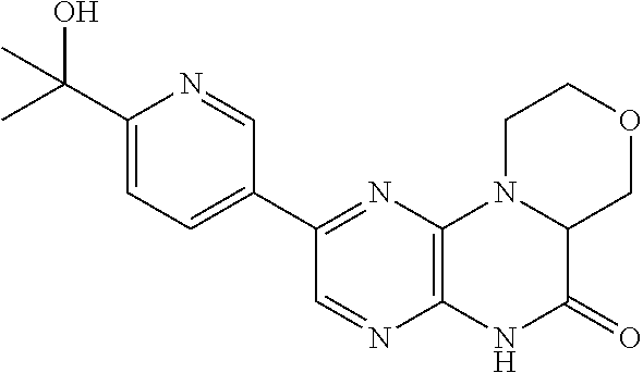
C1(C2=NC3=C(N=C2)NC(=O)C2N3CCOC2)=CC=C(C(C)(O)C)N=C1
